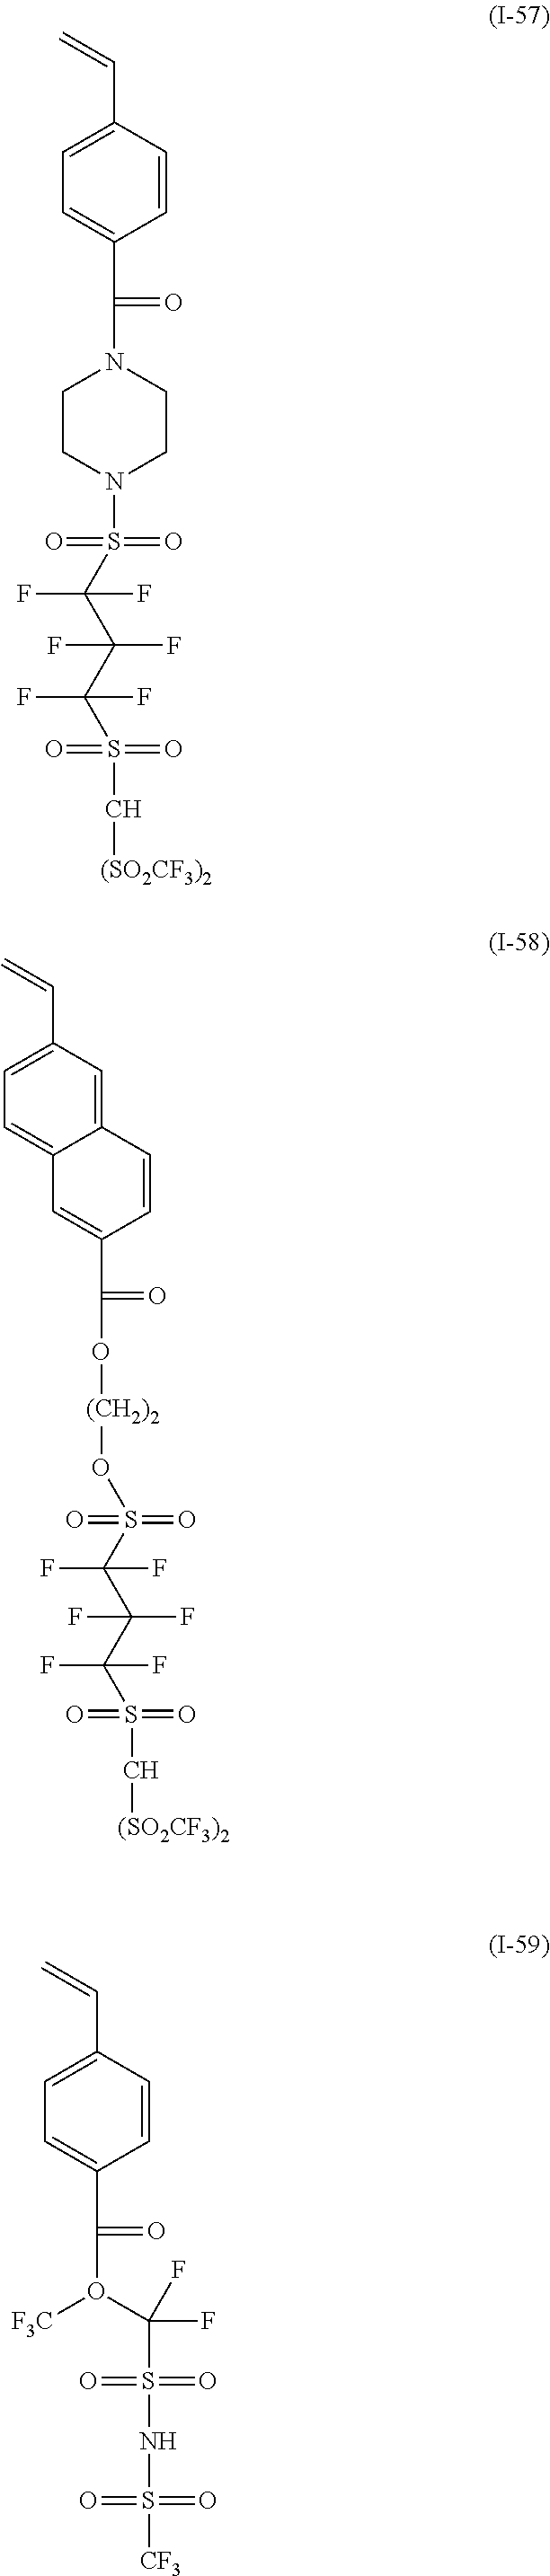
C1=C(C=C)C=CC(C(=O)N2CCN(S(=O)(=O)C(C(C(S(C[(SO2CF3)2])(=O)=O)(F)F)(F)F)(F)F)CC2)=C1.C12=CC=C(C=C)C=C1C=CC(C(=O)O[(CH2)2]OS(=O)(=O)C(C(C(S(C[(SO2CF3)2])(=O)=O)(F)F)(F)F)(F)F)=C2.C1=C(C=C)C=CC(C(=O)O(C(F)(S(=O)(=O)NS(=O)(=O)[CF3])F)[F3C])=C1
